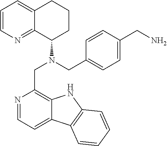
C1=CN=C2C(=C1)CCCC2N(CC1=C2C(=CC=N1)C1=C(N2)C=CC=C1)CC1=CC=C(CN)C=C1
